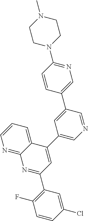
C1=CC(Cl)=CC(C2=NC3=NC=CC=C3C(C3=CN=CC(C4=CN=C(N5CCN(C)CC5)C=C4)=C3)=C2)=C1F
